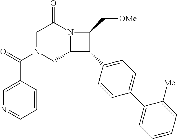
C1N(C(C2=CN=CC=C2)=O)CC2N(C1=O)C(C[OMe])C2C1=CC=C(C2=CC=CC=C2[Me])C=C1
